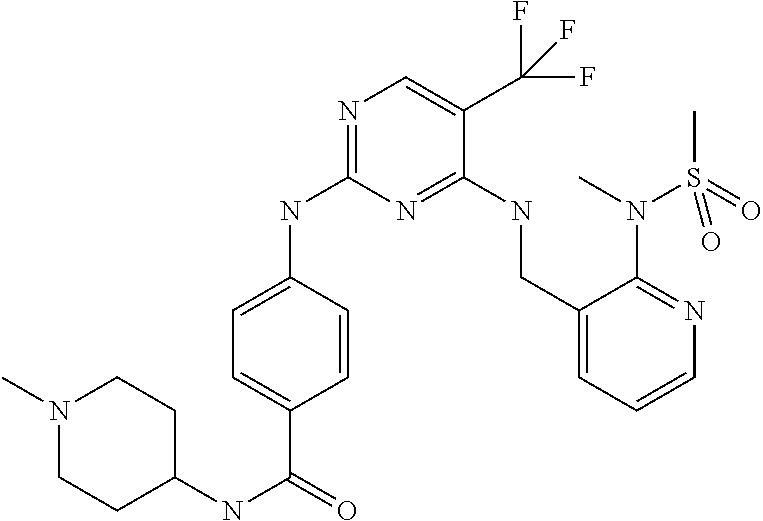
N1=C(NC2=CC=C(C(=O)NC3CCN(C)CC3)C=C2)N=C(NCC2=CC=CN=C2N(C)S(C)(=O)=O)C(C(F)(F)F)=C1
